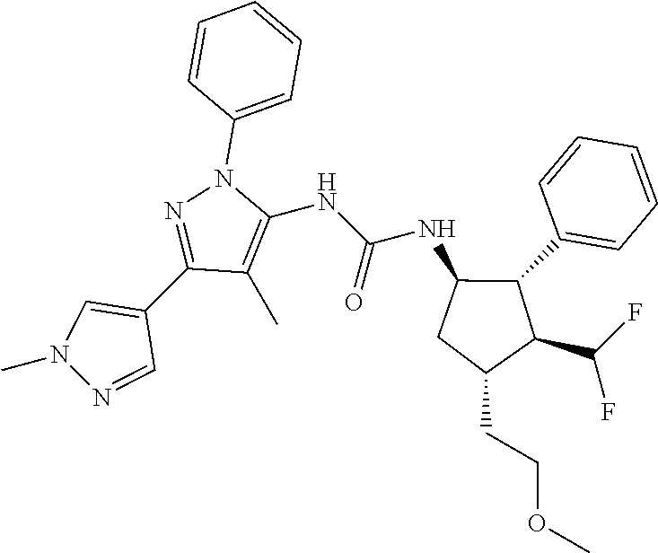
C1(C)=C(NC(NC2CC(CCOC)C(C(F)F)C2C2=CC=CC=C2)=O)N(C2=CC=CC=C2)N=C1C1=CN(C)N=C1
